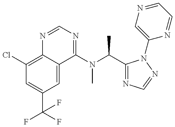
C1(Cl)=C2C(=CC(C(F)(F)F)=C1)C(N(C(C1=NC=NN1C1=CN=CC=N1)C)C)=NC=N2
